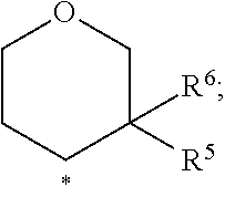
C1CCC([R6])([R5])CO1
